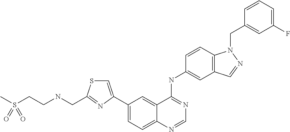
C1=NC2=CC=C(C3=CSC(CNCCS(C)(=O)=O)=N3)C=C2C(NC2=CC3=C(C=C2)N(CC2=CC(F)=CC=C2)N=C3)=N1
